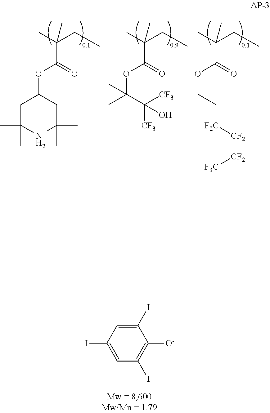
CC(CC)(C)C(OC1CC(C)(C)[N+H2]C(C)(C)C1)=O.CC(CC)(C)C(OC(C([CF3])([CF3])O)(C)C)=O.CC(CC)(C)C(OCC[F2C][CF2][CF2][F3C])=O.C1(I)=CC(I)=CC(I)=C1[O-]
